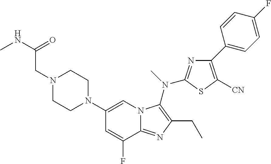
C1(N2CCN(CC(=O)NC)CC2)=CN2C(=NC(CC)=C2N(C)C2=NC(C3=CC=C(F)C=C3)=C([CN])S2)C(F)=C1
